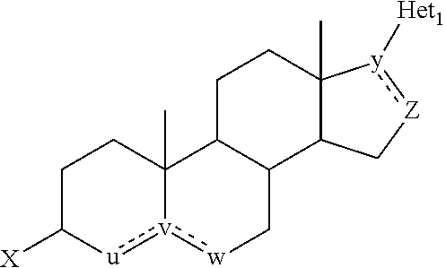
[X]C1[u]:[v]2:[w]CC3C(C2(C)CC1)CCC1(C)C3C[Z]:[y]1[Het1]
